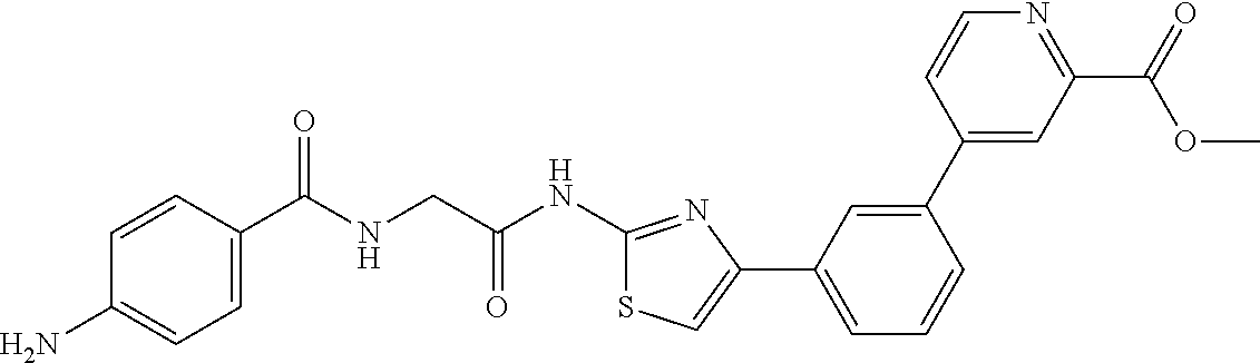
C1=CC(C(NCC(NC2=NC(C3=CC=CC(C4=CC(C(=O)OC)=NC=C4)=C3)=CS2)=O)=O)=CC=C1N
